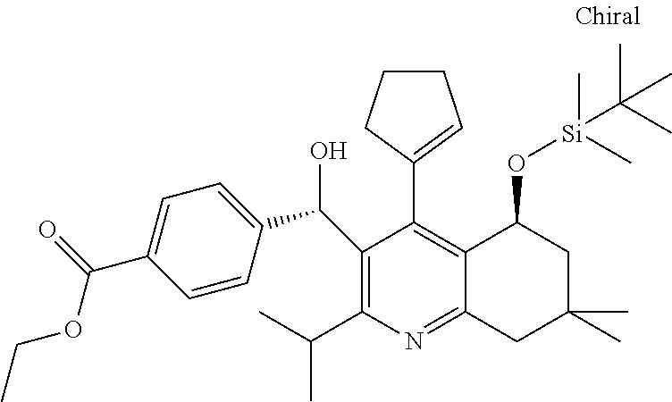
C1(C(O)C2=CC=C(C(=O)OCC)C=C2)=C(C(C)C)N=C2C(=C1C1=CCCC1)C(O[Si](C(C)(C)C)(C)C)CC(C)(C)C2
